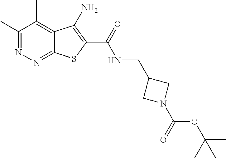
C1(C)=NN=C2C(=C1C)C(N)=C(C(=O)NCC1CN(C(OC(C)(C)C)=O)C1)S2
